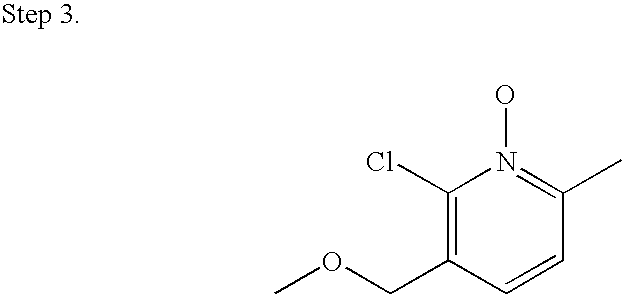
C1(Cl)=C(COC)C=CC(C)=N1O
